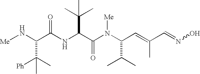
C(C(NC(C(N(C(C=C(C)C=NO)C(C)C)[Me])=O)C(C)(C)C)=O)(C([Ph])(C)C)N[Me]
